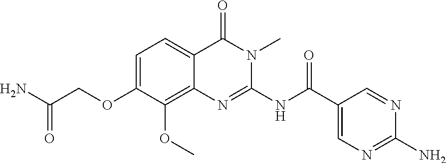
C1=C(OCC(=O)N)C(OC)=C2C(=C1)C(=O)N(C)C(NC(C1=CN=C(N)N=C1)=O)=N2
